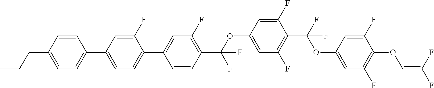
C1=CC(CCC)=CC=C1C1=CC=C(C2=CC(F)=C(C(OC3=CC(F)=C(C(F)(OC4=CC(F)=C(OC=C(F)F)C(F)=C4)F)C(F)=C3)(F)F)C=C2)C(F)=C1
